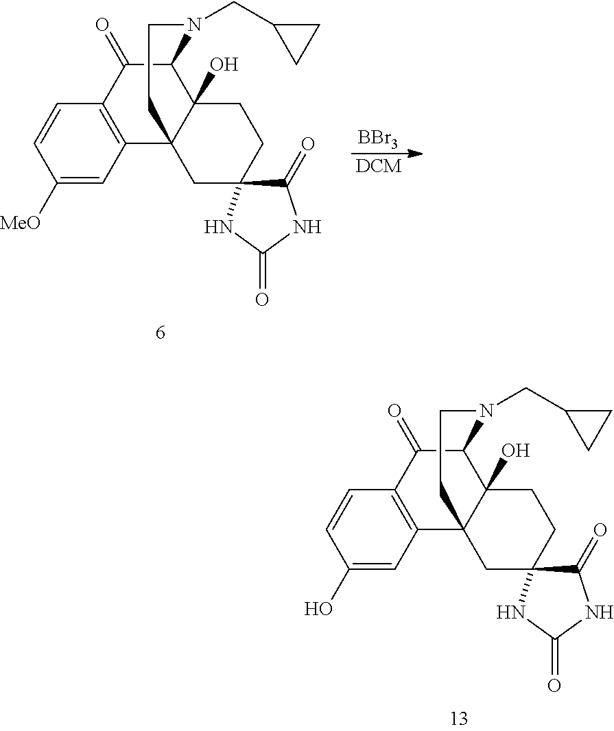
C1([MeO])=CC2=C(C=C1)C(=O)C1C3(O)C2(CC2(CC3)C(=O)NC(=O)N2)CCN1CC1CC1.[BBr3].[DCM].C1(O)=CC2=C(C=C1)C(=O)C1C3(O)C2(CC2(CC3)C(=O)NC(=O)N2)CCN1CC1CC1
